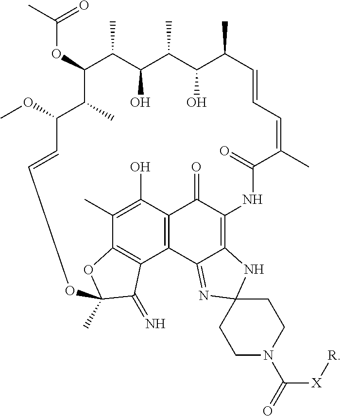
C12=C3C(O)=C(C)C4=C1C(=N)C(C)(O4)OC=CC(OC)C(C)C(OC(=O)C)C(C)C(O)C(C)C(O)C(C)C=CC=C(C)C(=O)NC(=C1C2=NC2(N1)CCN(C([X][R])=O)CC2)C3=O
